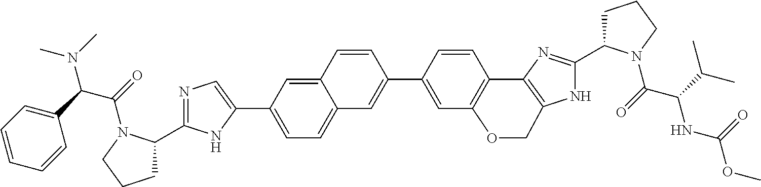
N1=C(C2CCCN2C(C(C2=CC=CC=C2)N(C)C)=O)NC(C2=CC=C3C(=C2)C=CC(C2=CC4=C(C=C2)C2=C(NC(C5CCCN5C(C(C(C)C)NC(OC)=O)=O)=N2)CO4)=C3)=C1
